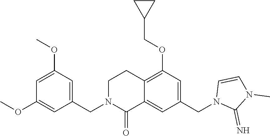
C1(OC)=CC(CN2C(=O)C3=CC(CN4C(=N)N(C)C=C4)=CC(OCC4CC4)=C3CC2)=CC(OC)=C1
